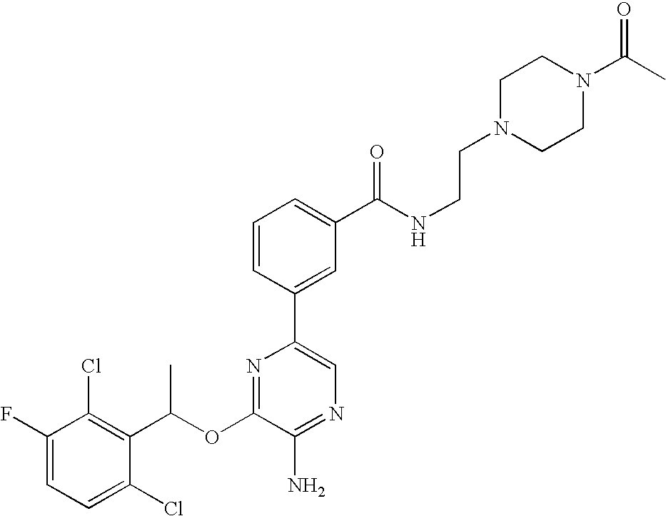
C1=C(F)C(Cl)=C(C(OC2=NC(C3=CC(C(NCCN4CCN(C(C)=O)CC4)=O)=CC=C3)=CN=C2N)C)C(Cl)=C1
